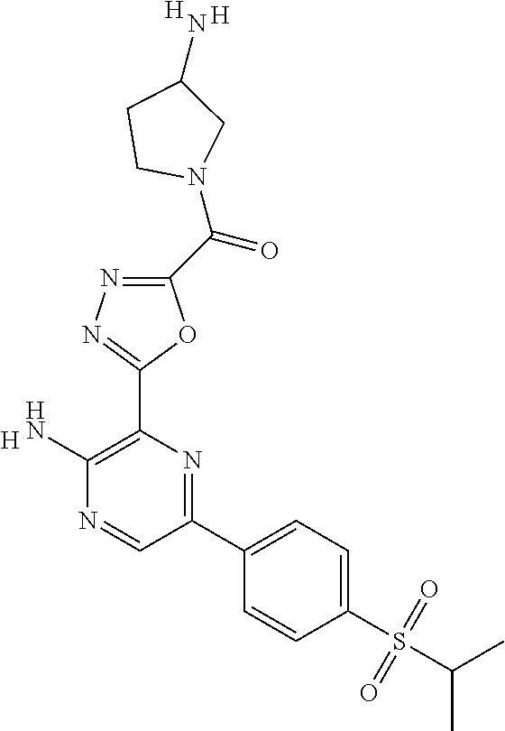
[H].C1(N)=C(C2=NN=C(C(=O)N3CC(N)CC3)O2)N=C(C2=CC=C(S(C(C)C)(=O)=O)C=C2)C=N1.[H].[H]
